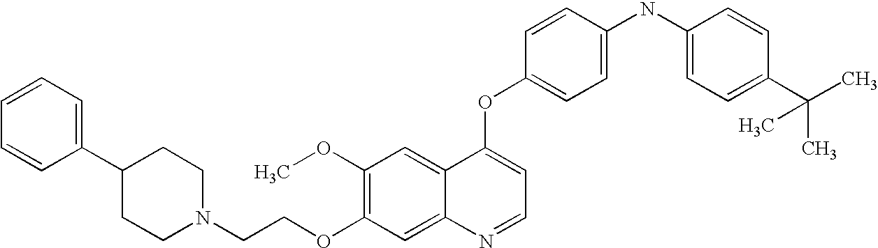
C(COC1=C(OC)C=C2C(=C1)N=CC=C2OC1=CC=C(NC2=CC=C(C(C)(C)C)C=C2)C=C1)N1CCC(C2=CC=CC=C2)CC1
